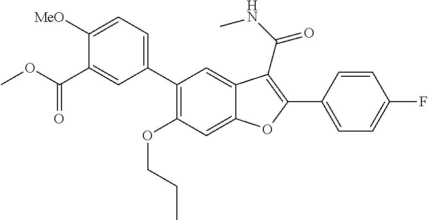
C12=CC(C3=CC=C([MeO])C(C(OC)=O)=C3)=C(OCCC)C=C1OC(C1=CC=C(F)C=C1)=C2C(NC)=O
